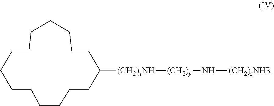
C1CCCCCCCCCCCCC([(CH2)xNH][(CH2)y]N[(CH2)zNHR])C1
